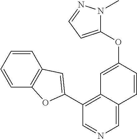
C1(OC2=CC3=C(C4=CC5=C(C=CC=C5)O4)C=NC=C3C=C2)=CC=NN1C
